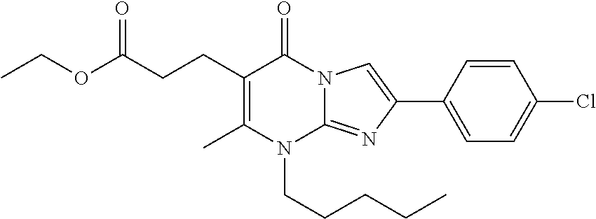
CC1=C(CCC(OCC)=O)C(=O)N2C(=NC(C3=CC=C(Cl)C=C3)=C2)N1CCCCC
